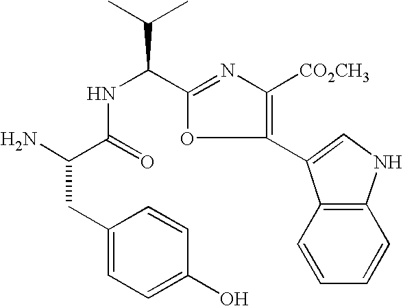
C1(C2=CNC3=C2C=CC=C3)=C([CO2CH3])N=C(C(C(C)C)NC(=O)C(CC2=CC=C(O)C=C2)N)O1
